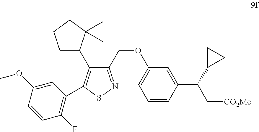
C1=CC(C(C[CO2Me])C2CC2)=CC(OCC2=NSC(C3=C(F)C=CC(OC)=C3)=C2C2=CCCC2(C)C)=C1
